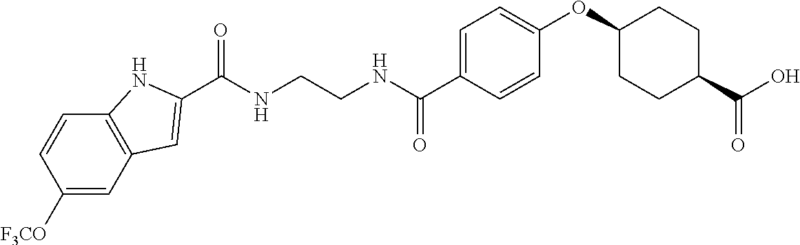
C1([F3CO])=CC2=C(C=C1)NC(C(NCCNC(C1=CC=C(OC3CCC(C(O)=O)CC3)C=C1)=O)=O)=C2
